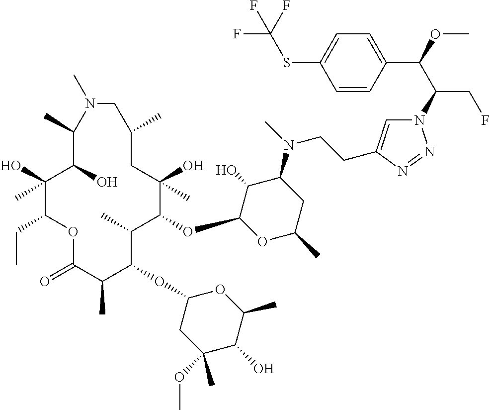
C1(O)(C)C(CC)OC(=O)C(C)C(OC2CC(OC)(C)C(O)C(C)O2)C(C)C(OC2OC(C)CC(N(C)CCC3=CN(C(C(OC)C4=CC=C(SC(F)(F)F)C=C4)CF)N=N3)C2O)C(O)(C)CC(C)CN(C)C(C)C1O
